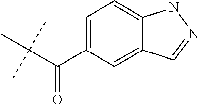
C1(C(C(C)(C)C)=O)=CC=C2C(=C1)C=NN2
